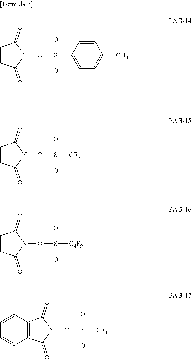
C1CC(=O)N(OS(=O)(=O)C2=CC=C(C)C=C2)C1=O.C1CC(=O)N(OS(=O)(=O)[CF3])C1=O.C1CC(=O)N(OS(=O)(=O)[C4F9])C1=O.C12=C(C(=O)N(OS(=O)(=O)[CF3])C1=O)C=CC=C2
